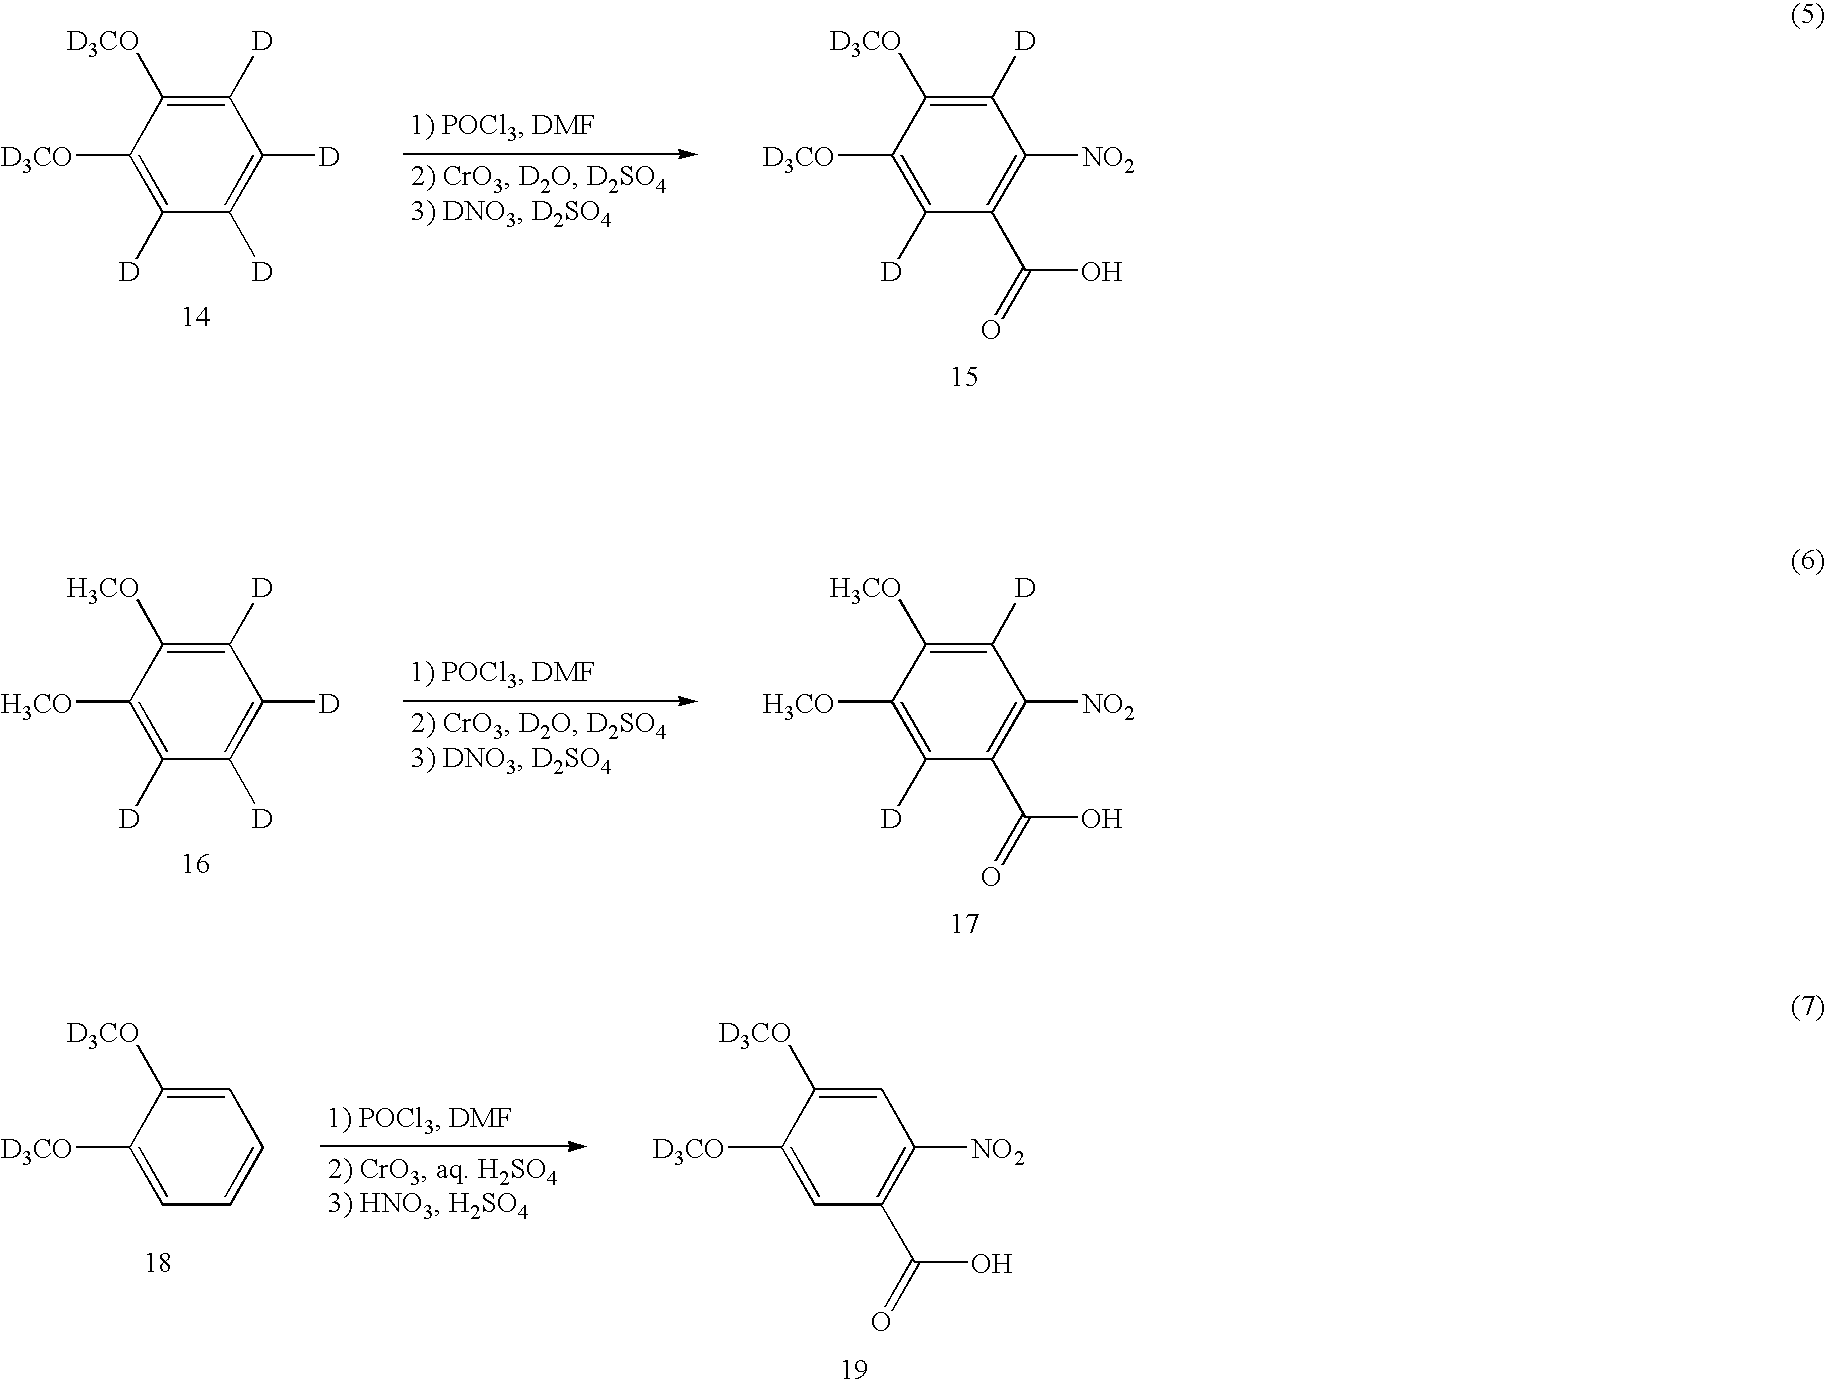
C1([D])=C([D3CO])C([D3CO])=C([D])C([D])=C1[D].C1([D])=C([D3CO])C([D3CO])=C([D])C(C(=O)O)=C1[NO2].C1([D])=C([H3CO])C([H3CO])=C([D])C([D])=C1[D].C1([D])=C([H3CO])C([H3CO])=C([D])C(C(=O)O)=C1[NO2].C1=C([D3CO])C([D3CO])=CC=C1.C1=C([D3CO])C([D3CO])=CC(C(=O)O)=C1[NO2]
